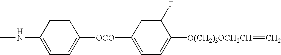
CNC1=CC=C([OCO]C2=CC=C([O(CH2)3OCH2CH]=C)C(F)=C2)C=C1
